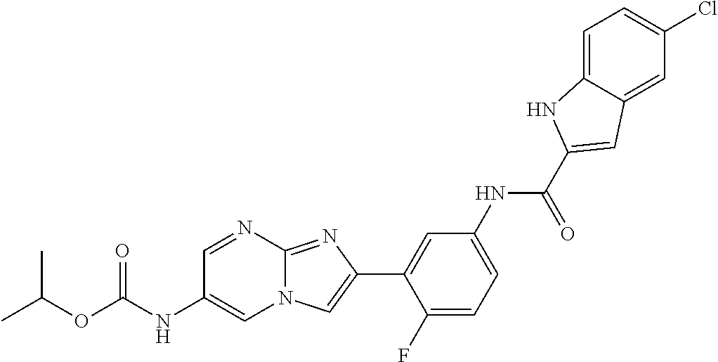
C1=NC2=NC(C3=CC(NC(=O)C4=CC5=CC(Cl)=CC=C5N4)=CC=C3F)=CN2C=C1NC(OC(C)C)=O
